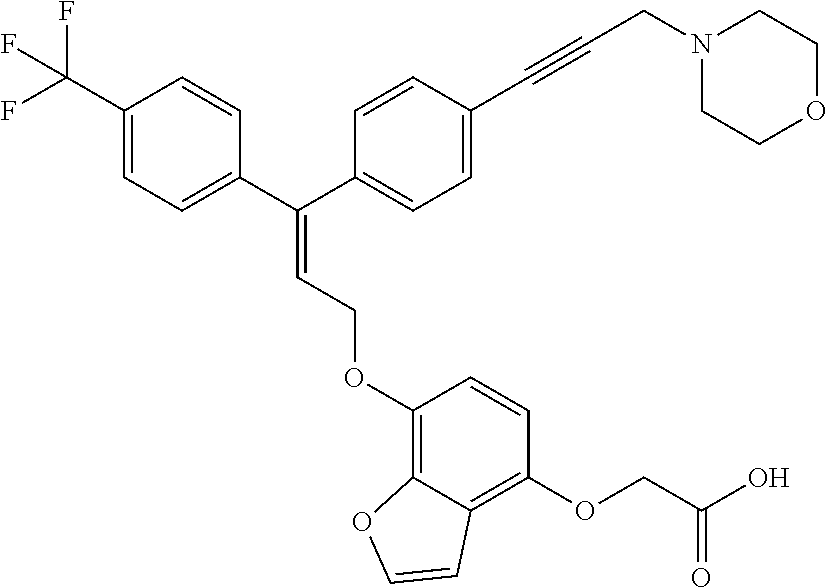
C1=C(C(F)(F)F)C=CC(C(=CCOC2=C3C(=C(OCC(O)=O)C=C2)C=CO3)C2=CC=C(C#CCN3CCOCC3)C=C2)=C1
